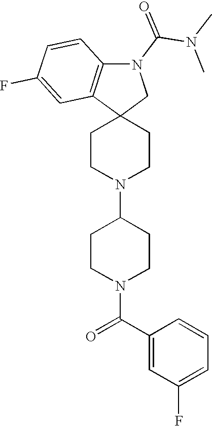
C1CN(C2CCN(C(C3=CC(F)=CC=C3)=O)CC2)CCC12CN(C(N(C)C)=O)C1=C2C=C(F)C=C1
